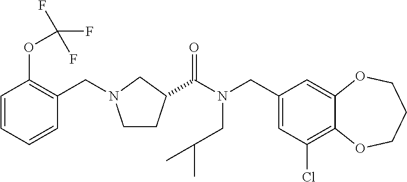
C1(CN(C(=O)C2CCN(CC3=C(OC(F)(F)F)C=CC=C3)C2)CC(C)C)=CC(Cl)=C2C(=C1)OCCCO2
